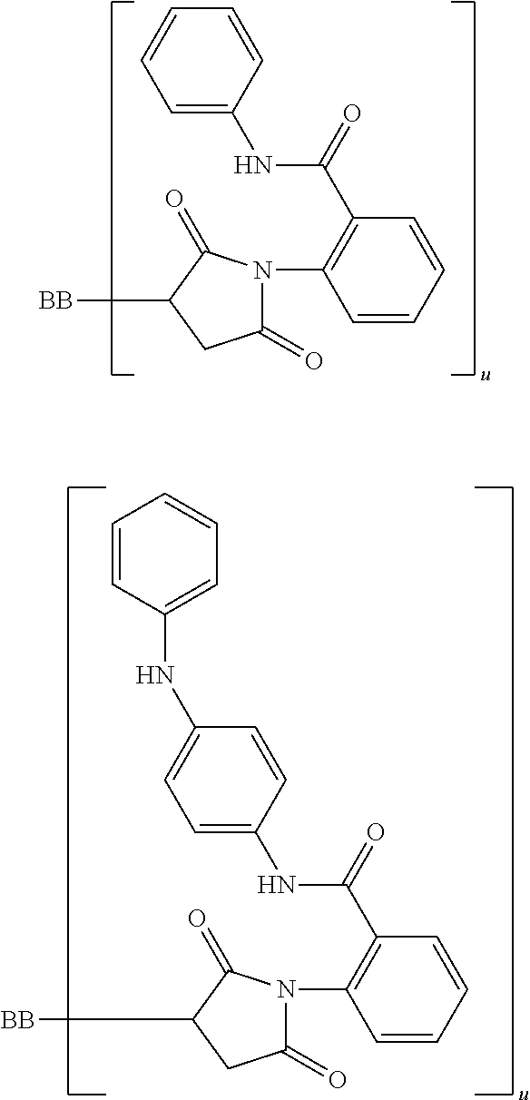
C1=C(NC(C2=C(N3C(=O)CC([BB])C3=O)C=CC=C2)=O)C=CC=C1.C1=C(NC(C2=C(N3C(=O)CC([BB])C3=O)C=CC=C2)=O)C=CC(NC2=CC=CC=C2)=C1
